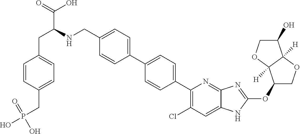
C(C1=CC=C(C2=CC=C(C3=C(Cl)C=C4C(=N3)N=C(OC3COC5([H])C3([H])OCC5O)N4)C=C2)C=C1)NC(CC1=CC=C(CP(O)(=O)O)C=C1)C(=O)O
